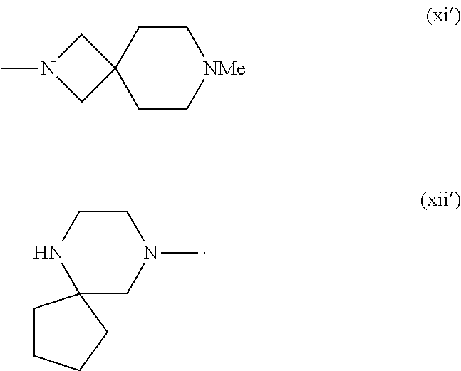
C1CCCC12CN(C)CCN2.C1C[NMe]CCC12CN(C)C2
